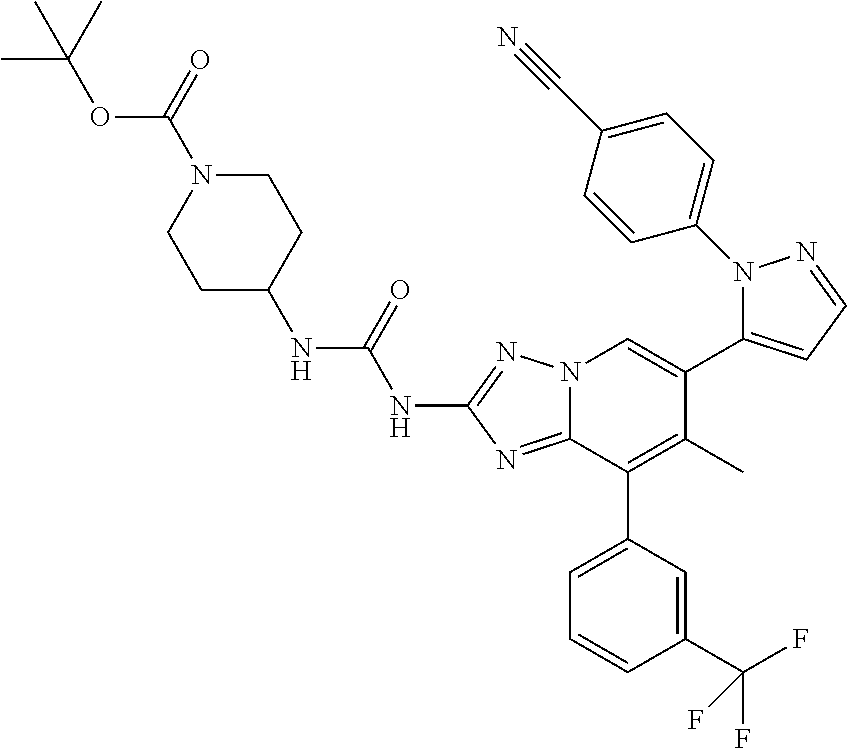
N12C(=NC(NC(=O)NC3CCN(C(OC(C)(C)C)=O)CC3)=N1)C(C1=CC=CC(C(F)(F)F)=C1)=C(C)C(C1=CC=NN1C1=CC=C(C#N)C=C1)=C2
